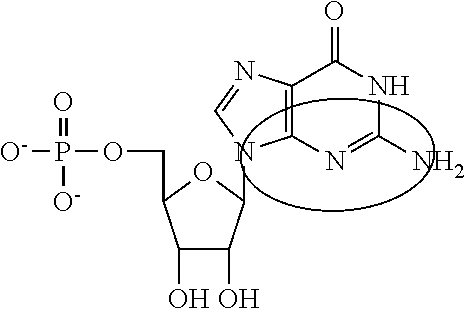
O(CC1C(O)C(O)C(N2C3=C(N=C2)C(=O)NC(N)=N3)O1)P([O-])(=O)[O-]
